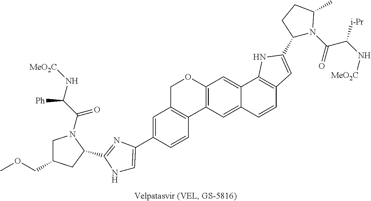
C1=C(C2=CNC(C3CC(COC)CN3C(C(N[MeO2C])[Ph])=O)=N2)C=CC2=C1COC1=C2C=C2C(=C1)C1=C(C=C2)C=C(C2N(C(=O)C(N[MeO2C])[i-Pr])C(C)CC2)N1
